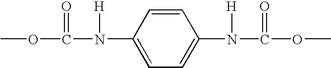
COC(=O)N(C1=CC=C(N(C(OC)=O)[H])C=C1)[H]
